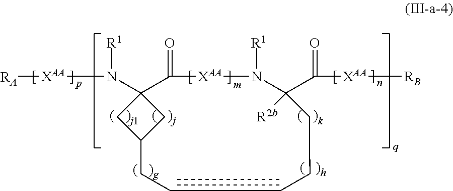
[RA][XAA]N([R1])C12C(=O)[XAA]N([R1])C(C([XAA][RB])=O)([R2b])CCCCCC(C1)C2
